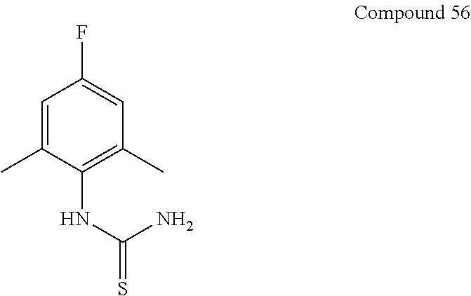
C1=C(C)C(NC(=S)N)=C(C)C=C1F
